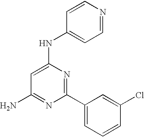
C1(N)=NC(C2=CC=CC(Cl)=C2)=NC(NC2=CC=NC=C2)=C1
